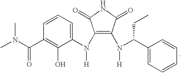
C1(N(C2=C(N(C(C3=CC=CC=C3)CC)[H])C(=O)NC2=O)[H])=CC=CC(C(N(C)C)=O)=C1O
